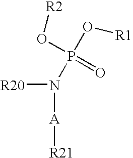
[R20]N(P(=O)(O[R2])O[R1])[A][R21]
